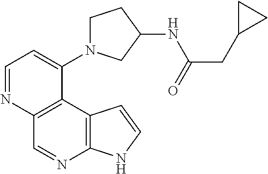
C1=NC2=C(C(N3CCC(NC(CC4CC4)=O)C3)=C1)C1=C(N=C2)NC=C1
